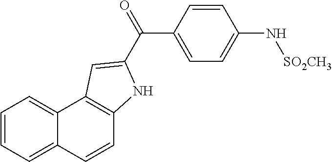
C1=CC2=CC=CC=C2C2=C1NC(C(=O)C1=CC=C(N[SO2CH3])C=C1)=C2
